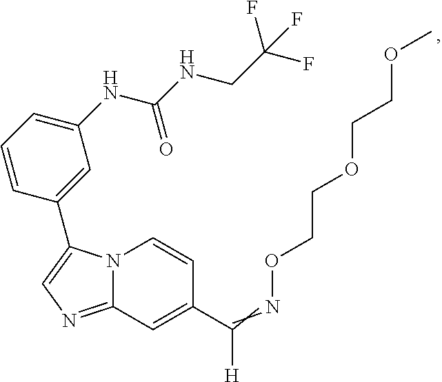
N12C(=NC=C1C1=CC(NC(NCC(F)(F)F)=O)=CC=C1)C=C(C(=NOCCOCCOC)[H])C=C2
